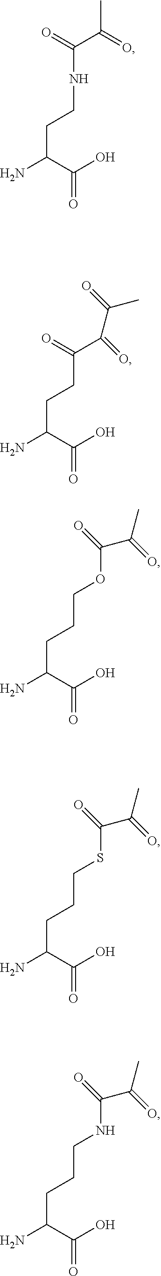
C(C(C(O)=O)N)CNC(=O)C(=O)C.C(C(C(O)=O)N)CC(=O)C(C(C)=O)=O.C(C(C(O)=O)N)CCOC(C(=O)C)=O.C(C(C(O)=O)N)CCSC(C(=O)C)=O.C(C(C(O)=O)N)CCNC(C(=O)C)=O
